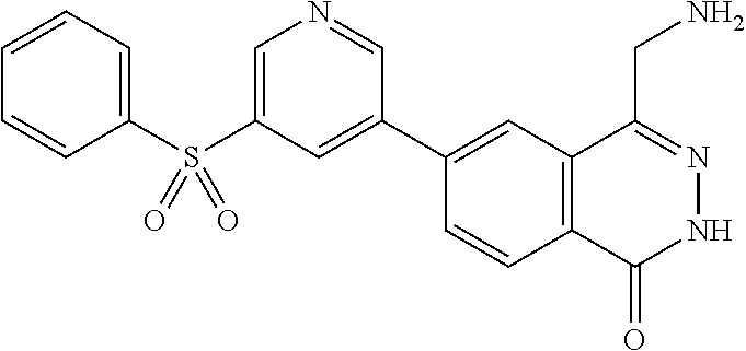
C1(C2=CC(S(C3=CC=CC=C3)(=O)=O)=CN=C2)=CC2=C(C=C1)C(=O)NN=C2CN
